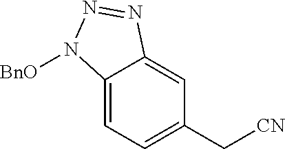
C12=CC=C(C[CN])C=C1N=NN2[BnO]
